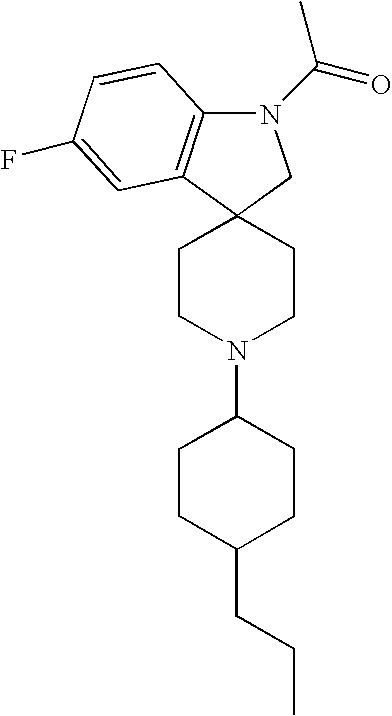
C12(CCN(C3CCC(CCC)CC3)CC1)CN(C(=O)C)C1=C2C=C(F)C=C1
